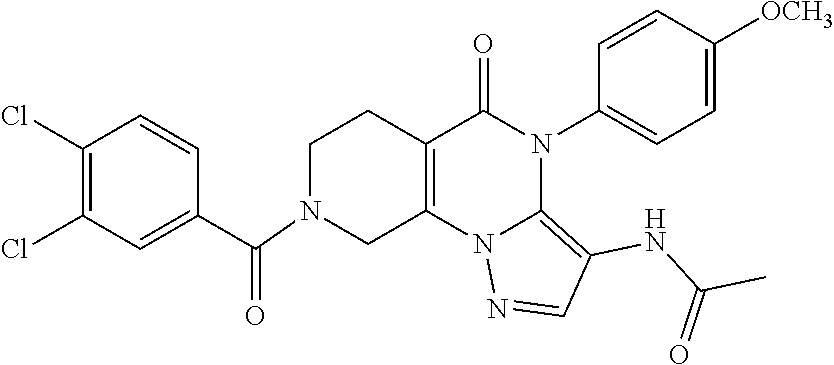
C1(Cl)=C(Cl)C=C(C(=O)N2CC3=C(CC2)C(=O)N(C2=CC=C([OCH3])C=C2)C2=C(NC(C)=O)C=NN32)C=C1
